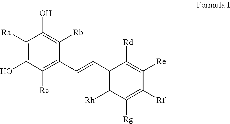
C1([Ra])=C(O)C([Rc])=C(C=CC2=C([Rh])C([Rg])=C([Rf])C([Re])=C2[Rd])C([Rb])=C1O
